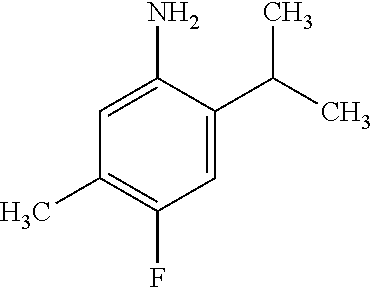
C1=C(N)C(C(C)C)=CC(F)=C1C
